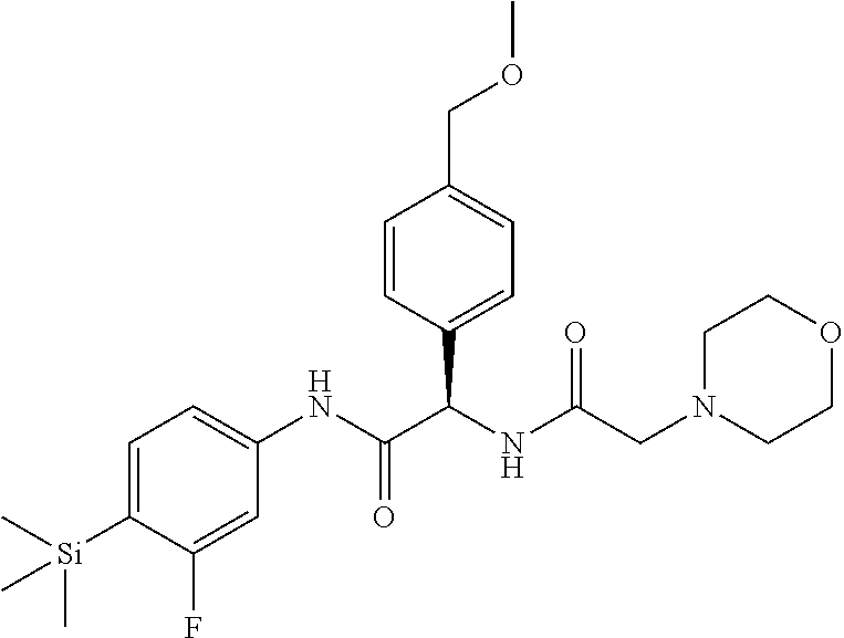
C1=C([Si](C)(C)C)C(F)=CC(NC(C(NC(=O)CN2CCOCC2)C2=CC=C(COC)C=C2)=O)=C1
